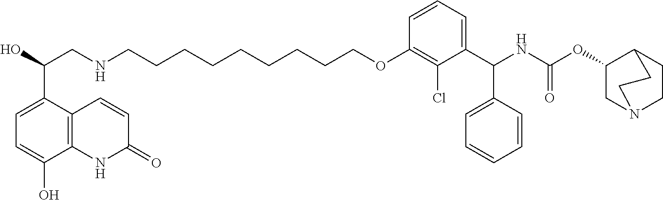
C1=C(C(O)CNCCCCCCCCCOC2=C(Cl)C(C(NC(OC3CN4CCC3CC4)=O)C3=CC=CC=C3)=CC=C2)C2=C(C(O)=C1)NC(=O)C=C2
